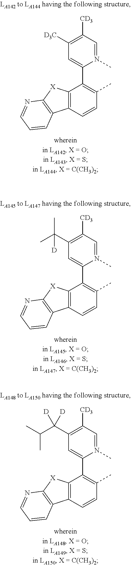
C12=C(C=CC(C)=C1C1=CC([D3C])=C([CD3])C=N1C)C1=C([X]2)N=CC=C1.C12=C(C=CC(C)=C1C1=CC(C(C)(C)[D])=C([CD3])C=N1C)C1=C([X]2)N=CC=C1.C12=C(C=CC(C)=C1C1=CC(C(C(C)C)([D])[D])=C([CD3])C=N1C)C1=C([X]2)N=CC=C1
